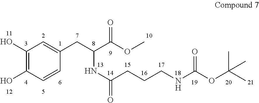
C1(O)=C(O)C=CC(CC(C(OC)=O)NC(CCCNC(OC(C)(C)C)=O)=O)=C1
